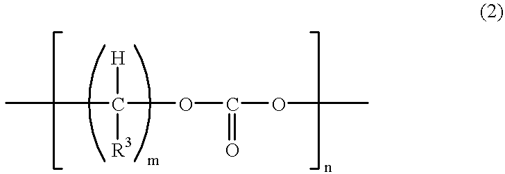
CC([H])([R3])OC(=O)OC
